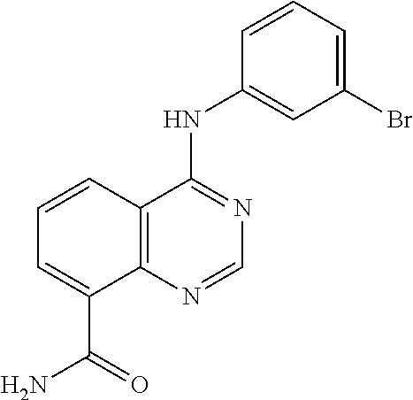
C1=C(Br)C=C(NC2=NC=NC3=C2C=CC=C3C(=O)N)C=C1
